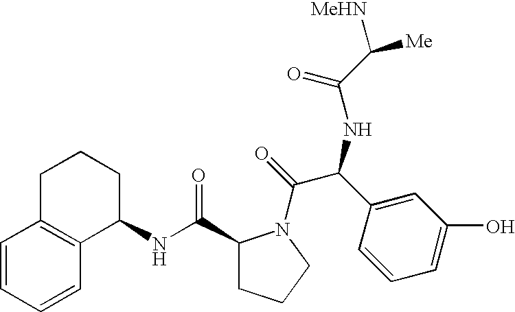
C1=CC=CC2=C1CCCC2NC(C1CCCN1C(=O)C(C1=CC(O)=CC=C1)NC(C([Me])[MeHN])=O)=O
